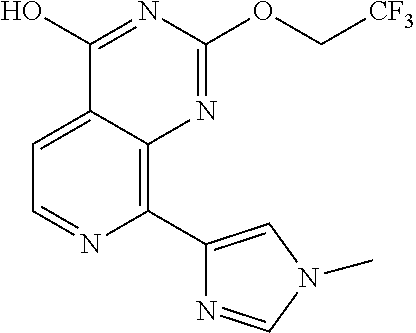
C1=C2C(=C(C3=CN(C)C=N3)N=C1)N=C(OC[CF3])N=C2O
